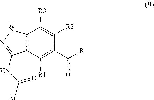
C12=C(C([R1])=C(C([R])=O)C([R2])=C1[R3])C(NC([Ar])=O)=NN2
